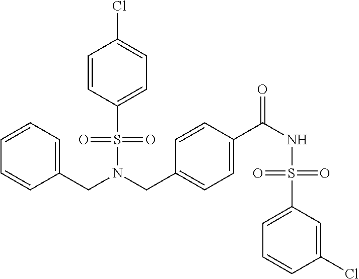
C1=CC(S(N(CC2=CC=C(C(NS(C3=CC=CC(Cl)=C3)(=O)=O)=O)C=C2)CC2=CC=CC=C2)(=O)=O)=CC=C1Cl
